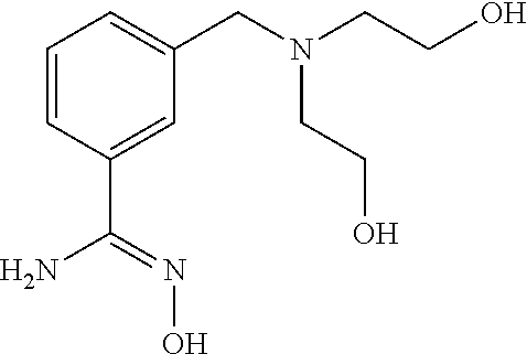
C1=CC(C(N)=NO)=CC(CN(CCO)CCO)=C1
